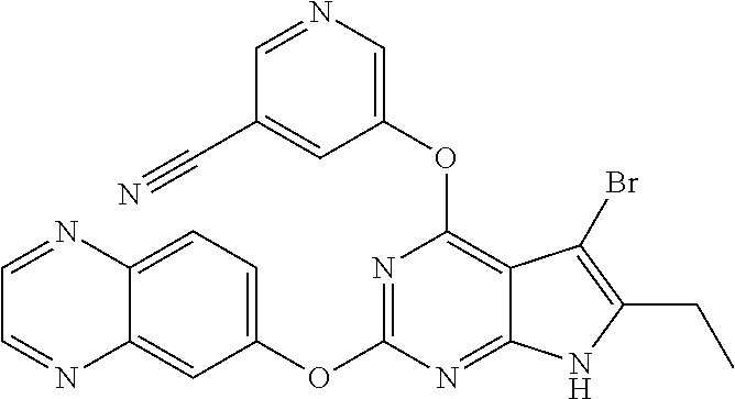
C12=CC=C(OC3=NC(OC4=CN=CC(C#N)=C4)=C4C(=N3)NC(CC)=C4Br)C=C1N=CC=N2
